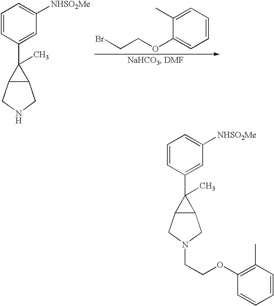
C1=CC(C2(C)C3C2CN(CCOC2=C(C)C=CC=C2)C3)=CC([NHSO2Me])=C1.[H].C1(OCCBr)=CC=CC=C1C.C1=CC(C2(C)C3C2CNC3)=CC([NHSO2Me])=C1
